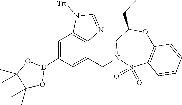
S1(=O)(=O)C2=C(C=CC=C2)OC(CC)CN1CC1=CC(B2OC(C)(C)C(C)(C)O2)=CC2=C1N=CN2[Trt]
